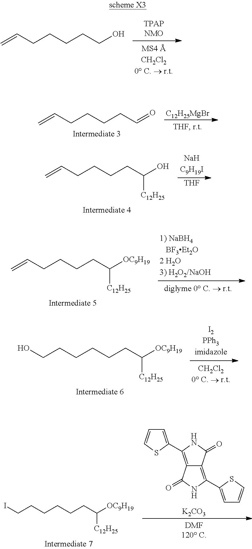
C=CCCCCCO.C=CCCCCC=O.[C12H25MgBr].[THF].C=CCCCCC(O)[C12H25].C=CCCCCC([OC9H19])[C12H25].C(CCCCCC([OC9H19])[C12H25])O.C12=C(C3=CC=CS3)NC(=O)C1=C(C1=CC=CS1)NC2=O.[K2CO3].C(CCCCCC([OC9H19])[C12H25])I
